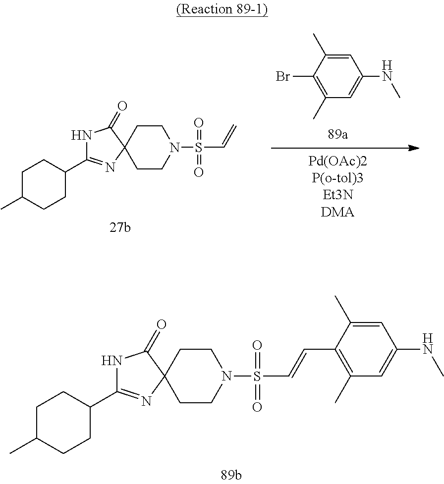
C1CC(C)CCC1C1=NC2(CCN(S(C=C)(=O)=O)CC2)C(=O)N1.C1=C(C)C(Br)=C(C)C=C1NC.C1CC(C)CCC1C1=NC2(CCN(S(C=CC3=C(C)C=C(NC)C=C3C)(=O)=O)CC2)C(=O)N1
